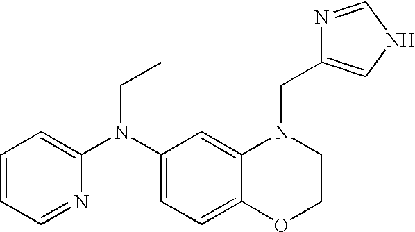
C1(N(C2=CC=CC=N2)CC)=CC=C2C(=C1)N(CC1=CNC=N1)CCO2
